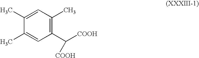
C1(C([COOH])[COOH])=C(C)C=C(C)C(C)=C1
